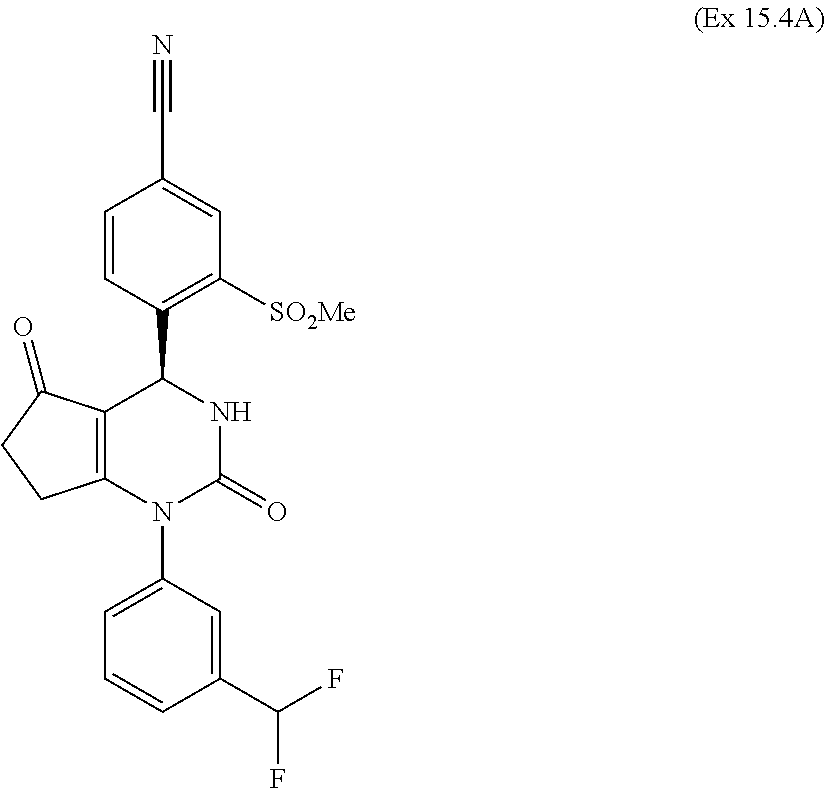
C12=C(C(=O)CC1)C(C1=C([SO2Me])C=C(C#N)C=C1)NC(=O)N2C1=CC=CC(C(F)F)=C1
